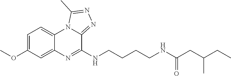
C1=C(OC)C=C2C(=C1)N1C(=NN=C1C)C(NCCCCNC(CC(CC)C)=O)=N2
